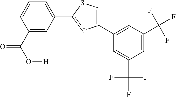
C1(C2=CC(C(F)(F)F)=CC(C(F)(F)F)=C2)=CSC(C2=CC=CC(C(=O)O[H])=C2)=N1
